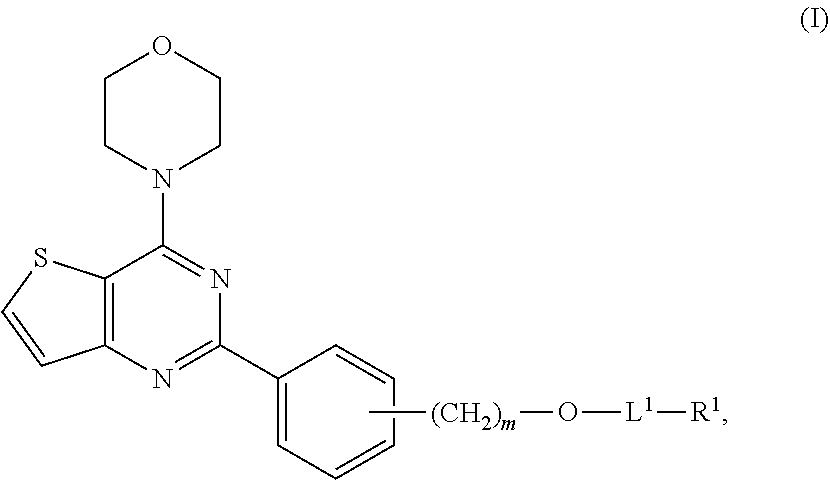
C12=C(N=C(C3=CC=CC=C3)N=C1N1CCOCC1)C=CS2.C[(CH2)m]O[L1][R1]
